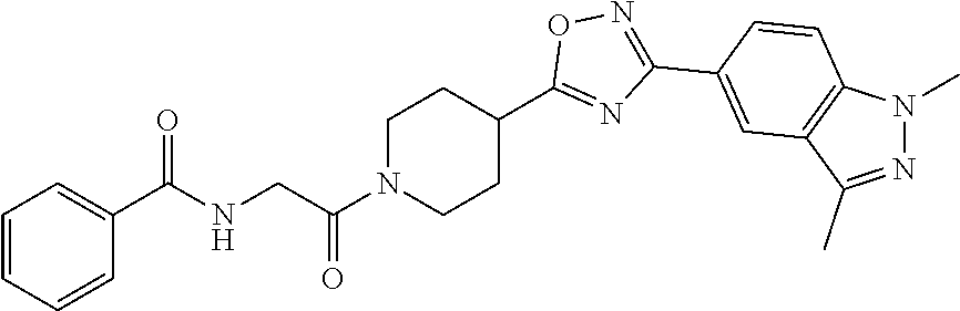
C1=CC=CC(C(NCC(N2CCC(C3=NC(C4=CC5=C(C=C4)N(C)N=C5C)=NO3)CC2)=O)=O)=C1
